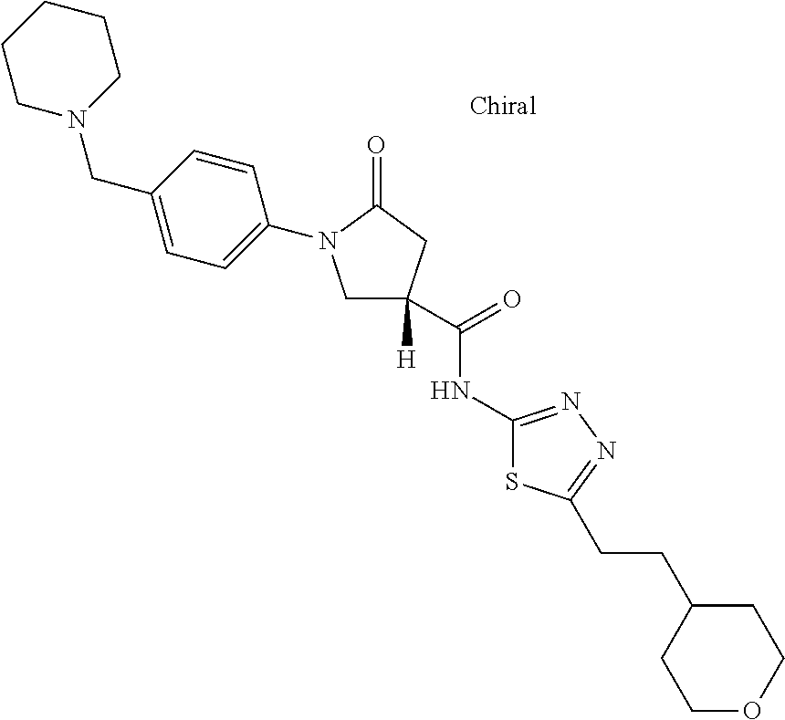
C1CN(CC2=CC=C(N3CC(C(=O)NC4=NN=C(CCC5CCOCC5)S4)([H])CC3=O)C=C2)CCC1
